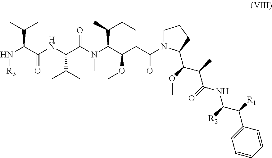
N(C(C(N(C(C(OC)CC(N1CCCC1C(OC)C(C)C(=O)NC(C([R1])C1=CC=CC=C1)[R2])=O)C(CC)C)C)=O)C(C)C)C(C(N[R3])C(C)C)=O
